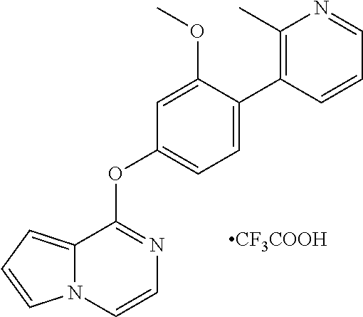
[CF3COOH].C12=CC=CN1C=CN=C2OC1=CC=C(C2=C(C)N=CC=C2)C(OC)=C1
